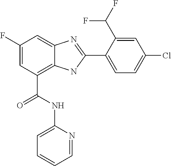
C1(F)=CC(C(=O)NC2=CC=CC=N2)=C2C(=C1)N=C(C1=CC=C(Cl)C=C1C(F)F)N2
